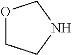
O1CCNC1
